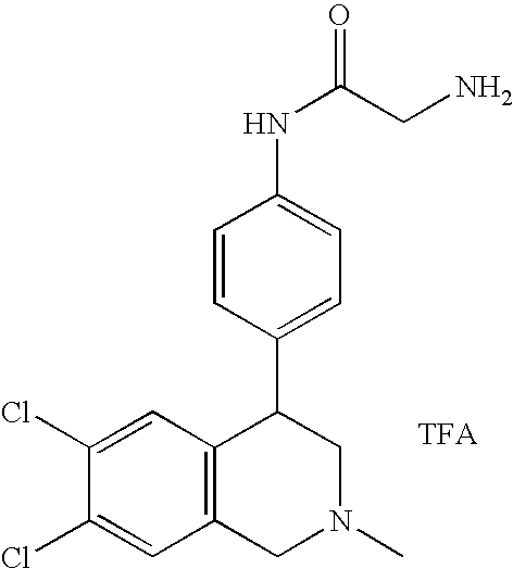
C1(Cl)=CC2=C(C=C1Cl)CN(C)CC2C1=CC=C(NC(=O)CN)C=C1.[TFA]
